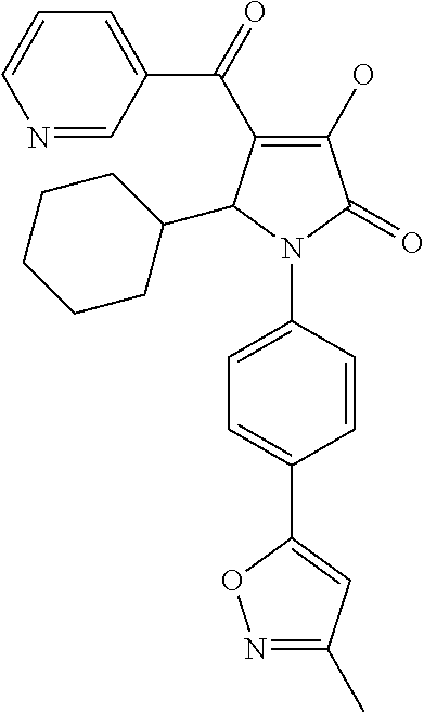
C1(O)=C(C(C2=CC=CN=C2)=O)C(C2CCCCC2)N(C2=CC=C(C3=CC(C)=NO3)C=C2)C1=O
